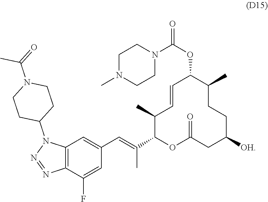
C1=CC(C)C(C(=CC2=CC3=C(C(F)=C2)N=NN3C2CCN(C(=O)C)CC2)C)OC(=O)CC([OH])CCC(C)C1OC(=O)N1CCN(C)CC1
